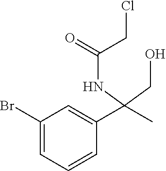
C1(Br)=CC=CC(C(NC(CCl)=O)(CO)C)=C1
